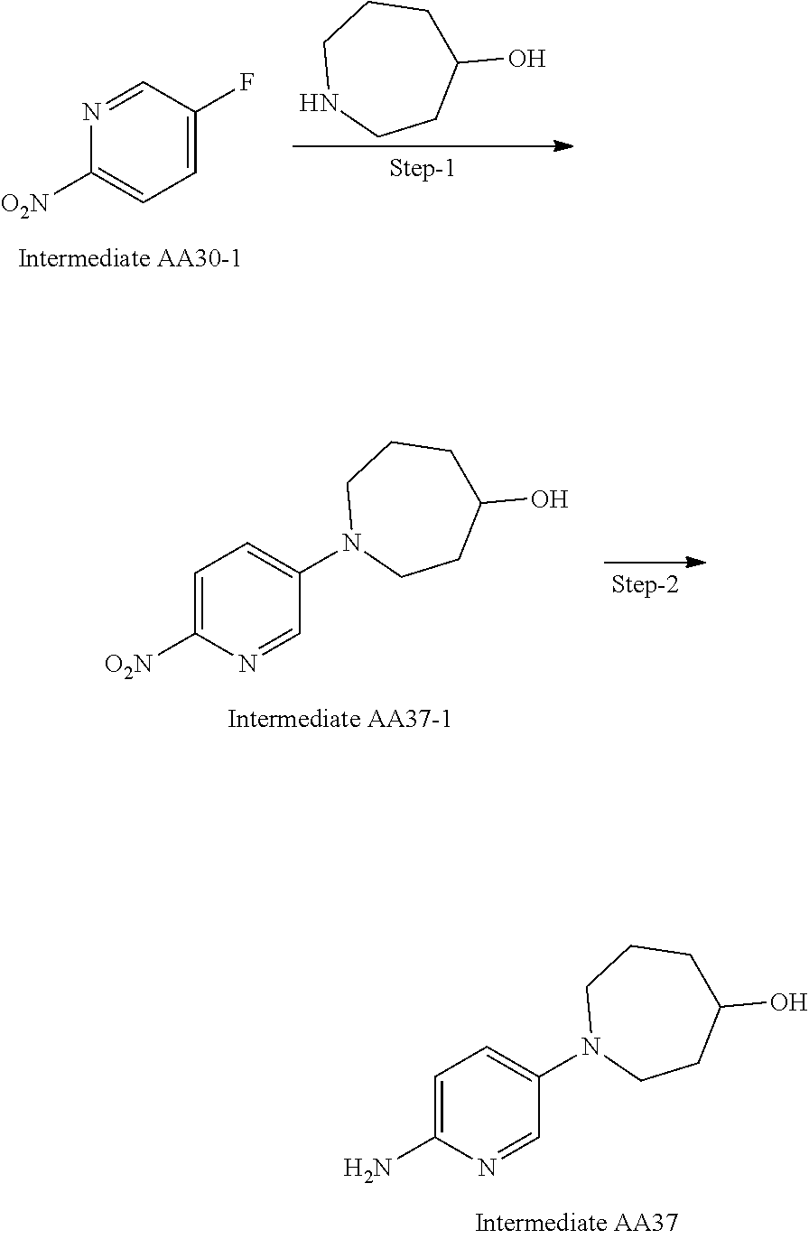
C1([O2N])=CC=C(F)C=N1.N1CCC(O)CCC1.C1=C([O2N])N=CC(N2CCC(O)CCC2)=C1.C1=C(N)N=CC(N2CCC(O)CCC2)=C1
